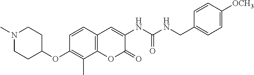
C1(OC2CCN(C)CC2)=C(C)C2=C(C=C1)C=C(NC(NCC1=CC=C([OCH3])C=C1)=O)C(=O)O2
